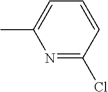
N1=C(Cl)C=CC=C1C
